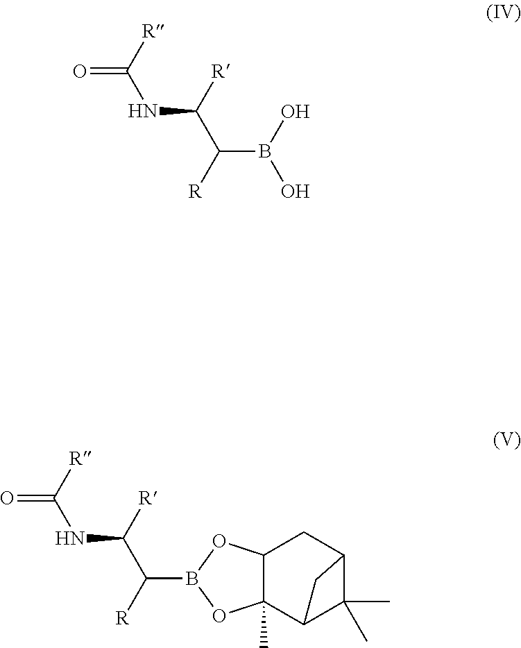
[R]C(NC(C([R])B1OC2(C)C(O1)CC1C(C)(C)C2C1)[R])=O.[R]C(NC(C([R])B(O)O)[R])=O
